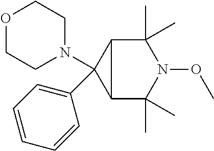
C12C(C)(C)N(OC)C(C)(C)C1C2(C1=CC=CC=C1)N1CCOCC1
